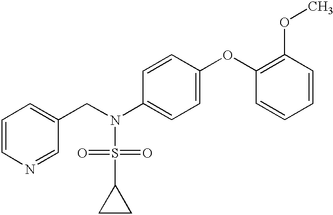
C1=CN=CC(CN(S(=O)(=O)C2CC2)C2=CC=C(OC3=C(OC)C=CC=C3)C=C2)=C1
